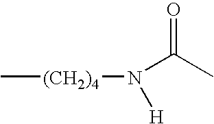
C[(CH2)4]N(C(C)=O)[H]
